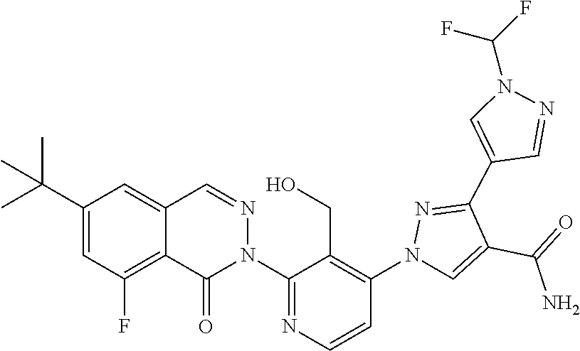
C12=C(F)C=C(C(C)(C)C)C=C1C=NN(C1=NC=CC(N3C=C(C(=O)N)C(C4=CN(C(F)F)N=C4)=N3)=C1CO)C2=O
